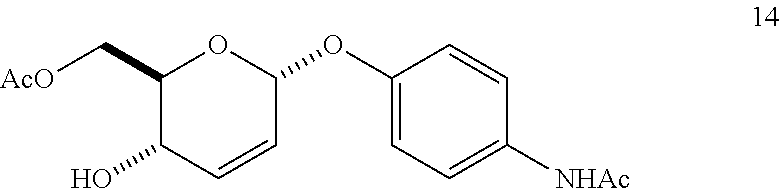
C1(C[AcO])C(O)C=CC(OC2=CC=C([NHAc])C=C2)O1
